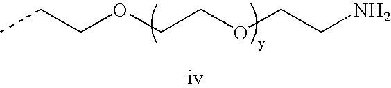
CCCOCCOCCN
